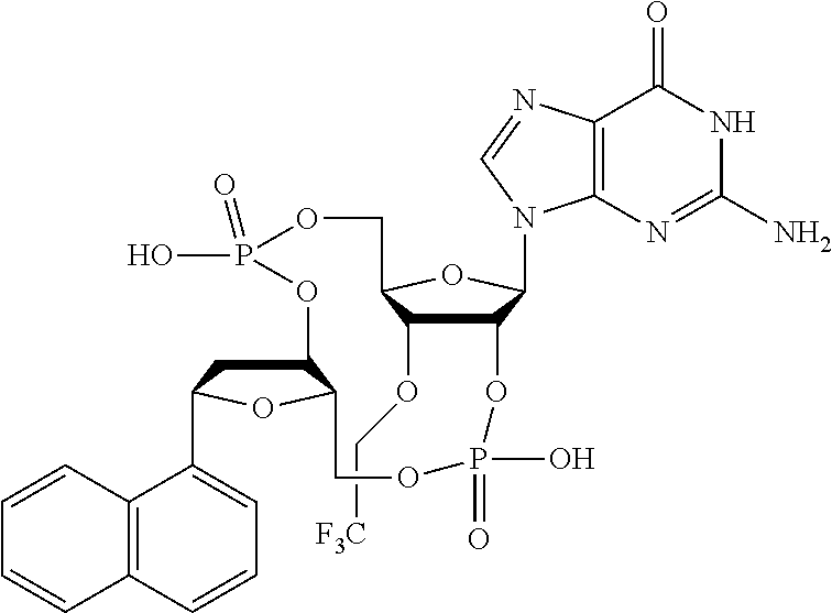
C(OC1C2C(N3C4=C(C(=O)NC(N)=N4)N=C3)OC1COP(O)(=O)OC1CC(C3=CC=CC4=C3C=CC=C4)OC1COP(O)(=O)O2)[F3C]
